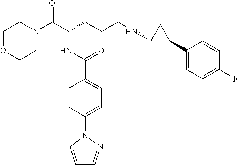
C1N(C(C(CCCNC2C(C3=CC=C(F)C=C3)C2)NC(C2=CC=C(N3C=CC=N3)C=C2)=O)=O)CCOC1
